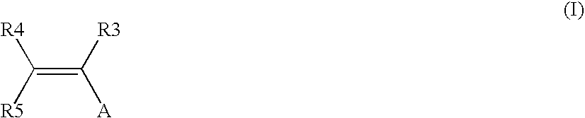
C(=C([R3])[A])([R4])[R5]
